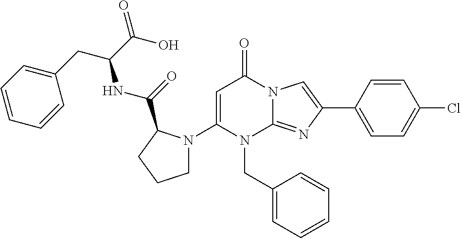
C1(N2CCCC2C(=O)NC(CC2=CC=CC=C2)C(O)=O)=CC(=O)N2C(=NC(C3=CC=C(Cl)C=C3)=C2)N1CC1=CC=CC=C1
